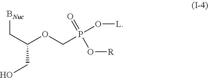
[BNuc]CC(OCP(O[L])(=O)O[R])CO
